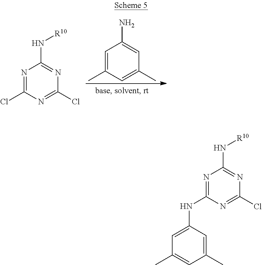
C1=C(C)C=C(C)C=C1N.N1=C(Cl)N=C(Cl)N=C1N[R10].N1=C(NC2=CC(C)=CC(C)=C2)N=C(Cl)N=C1N[R10]
